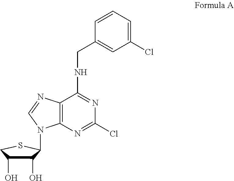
C12=C(N=C(Cl)N=C1NCC1=CC(Cl)=CC=C1)N(C1C(O)C(O)CS1)C=N2
